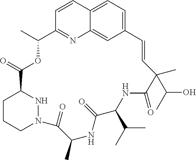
C12=CC=C3C(=C1)N=C(C=C3)C(C)OC(=O)C1CCCN(N1)C(=O)C(C)NC(=O)C(C(C)C)NC(=O)C(C(O)C)(C)C=C2
